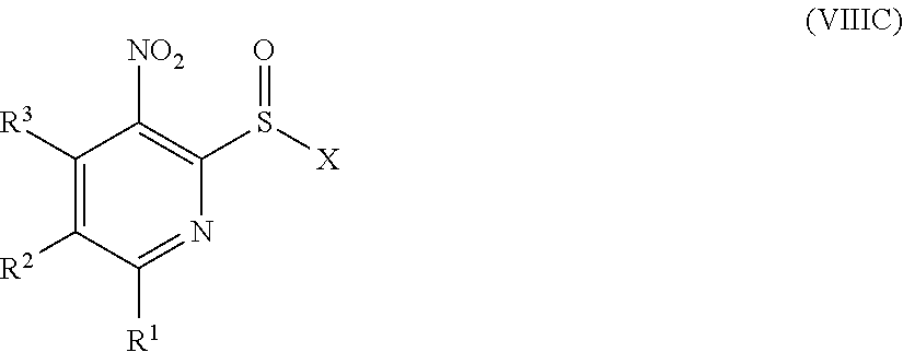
C1([NO2])=C(S([X])=O)N=C([R1])C([R2])=C1[R3]
